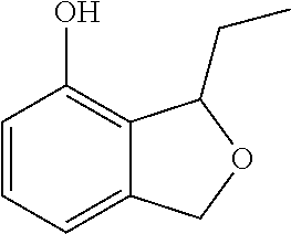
C1=CC=C2C(=C1O)C(CC)OC2
